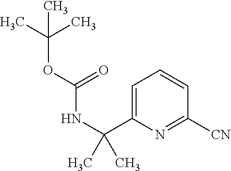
C1=C(C(NC(=O)OC(C)(C)C)(C)C)N=C([CN])C=C1
